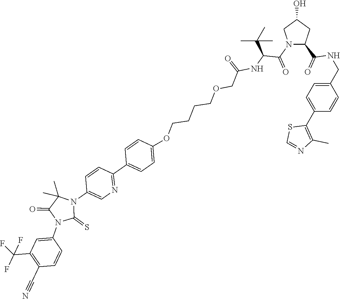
O(CCCCOCC(=O)NC(C(N1C(C(=O)NCC2=CC=C(C3=C(C)N=CS3)C=C2)CC(O)C1)=O)C(C)(C)C)C1=CC=C(C2=NC=C(N3C(C)(C)C(=O)N(C4=CC(C(F)(F)F)=C(C#N)C=C4)C3=S)C=C2)C=C1
